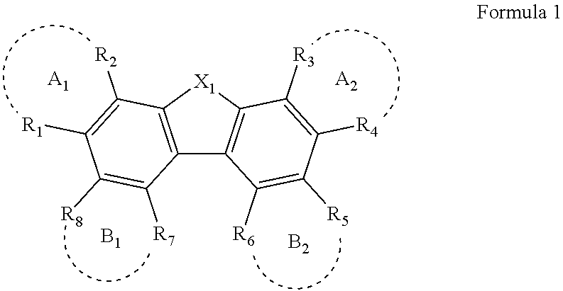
C12=C([X1]C3=C1C([R6])=C([R5])C([R4])=C3[R3])C([R2])=C([R1])C([R8])=C2[R7].[A1].[A2].[B1].[B2]
